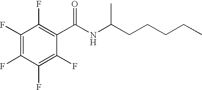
C1(F)=C(F)C(F)=C(F)C(C(NC(CCCCC)C)=O)=C1F
